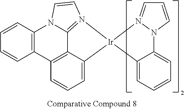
C12=C(C=CC=C1)N1C3=N([Ir]4(C5=CC=CC2=C35)C2=CC=CC=C2N2N4=CC=C2)C=C1
